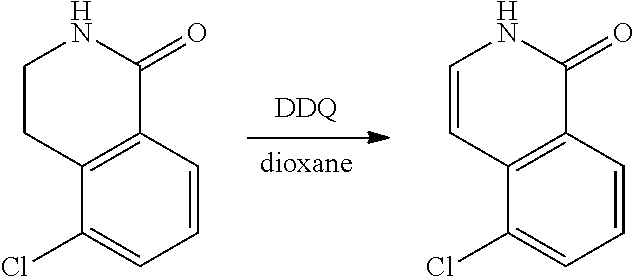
C1(Cl)=CC=CC2=C1C=CNC2=O.[DDQ].[dioxane].C1(Cl)=CC=CC2=C1CCNC2=O
